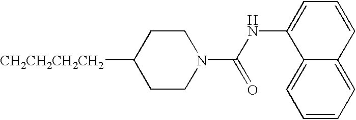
C1CN(C(=O)NC2=CC=CC3=CC=CC=C23)CCC1[CH2CH2CH2CH2]
